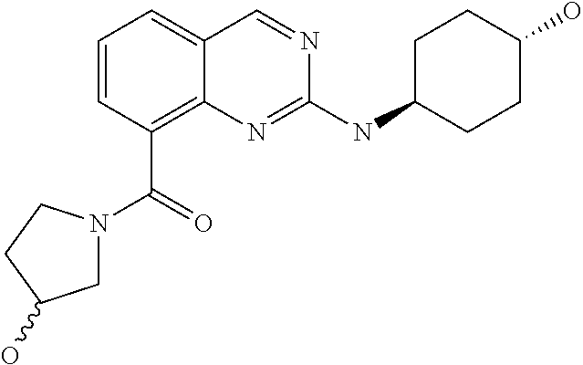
C1=CC=C2C(=C1C(=O)N1CC(O)CC1)N=C(NC1CCC(O)CC1)N=C2
